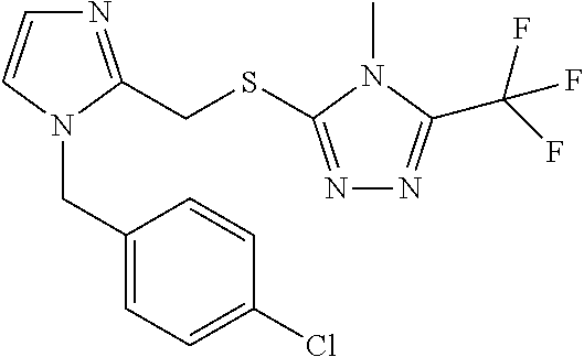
N1=C(CSC2=NN=C(C(F)(F)F)N2C)N(CC2=CC=C(Cl)C=C2)C=C1
